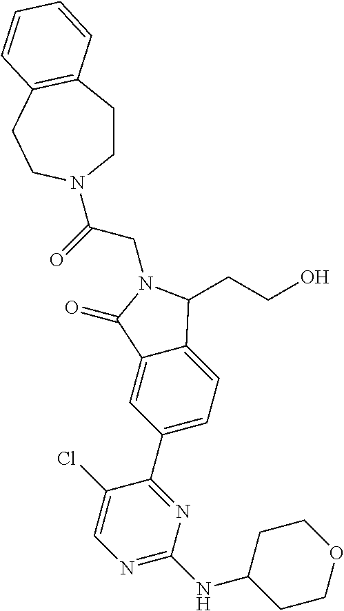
C(N1C(=O)C2=CC(C3=NC(NC4CCOCC4)=NC=C3Cl)=CC=C2C1CCO)C(=O)N1CCC2=C(CC1)C=CC=C2
